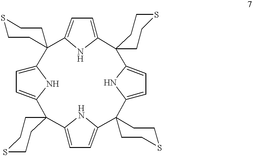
C12=CC=C(N1)C1(C3=CC=C(N3)C3(C4=CC=C(N4)C4(C5=CC=C(N5)C25CCSCC5)CCSCC4)CCSCC3)CCSCC1
